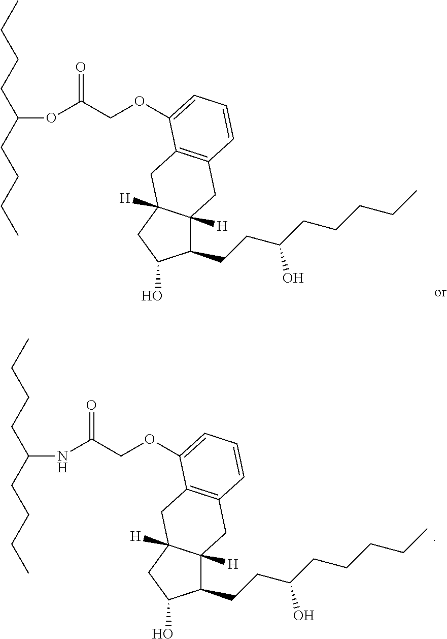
C1(CCC(CCCCC)O)C2([H])C([H])(CC1O)CC1=C(C2)C=CC=C1OCC(OC(CCCC)CCCC)=O.C1(CCC(CCCCC)O)C2([H])C([H])(CC1O)CC1=C(C2)C=CC=C1OCC(NC(CCCC)CCCC)=O
